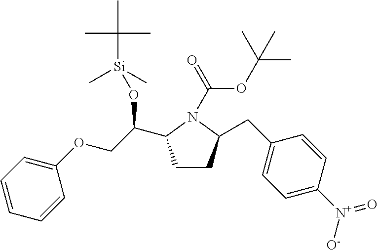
C1CC(CC2=CC=C([N+](=O)[O-])C=C2)N(C(=O)OC(C)(C)C)C1C(COC1=CC=CC=C1)O[Si](C)(C)C(C)(C)C
